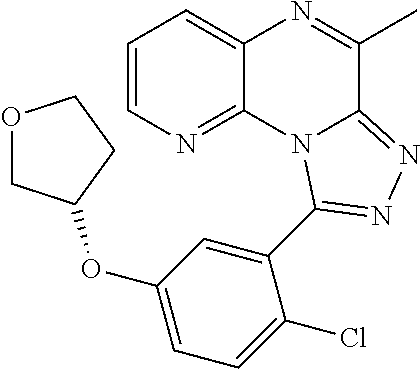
C1=CN=C2C(=C1)N=C(C)C1=NN=C(C3=CC(OC4COCC4)=CC=C3Cl)N21
